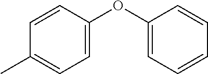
C1=CC(OC2=CC=CC=C2)=CC=C1C
